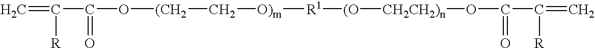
C=C([R])C(=O)O[(CH2]C[O)m][R1][(O][CH2CH2)n]OC(=O)C([R])=C
